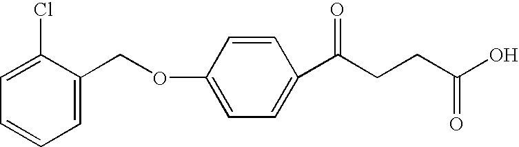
C1=C(Cl)C(COC2=CC=C(C(CCC(=O)O)=O)C=C2)=CC=C1
